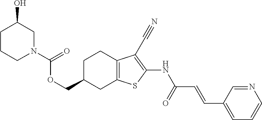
C1(COC(N2CC(O)CCC2)=O)CC2=C(CC1)C(C#N)=C(NC(C=CC1=CC=CN=C1)=O)S2
